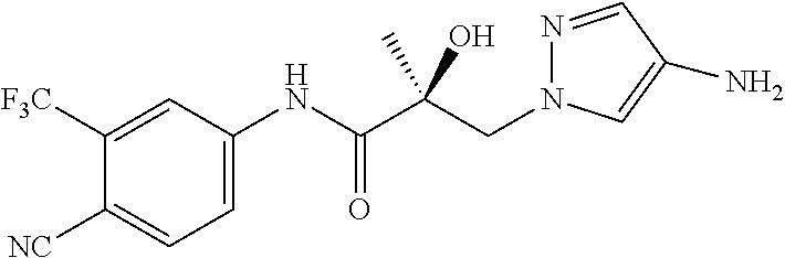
C1([F3C])=CC(NC(C(CN2N=CC(N)=C2)(C)O)=O)=CC=C1[NC]
